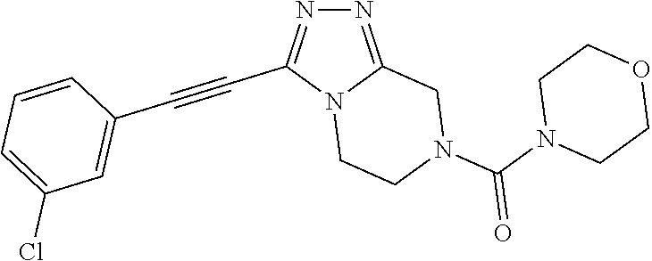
N12CCN(C(N3CCOCC3)=O)CC1=NN=C2C#CC1=CC(Cl)=CC=C1
